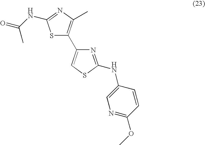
S1C(C2=CSC(NC3=CN=C(OC)C=C3)=N2)=C(C)N=C1NC(=O)C
